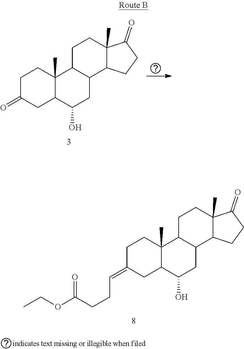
C1C(=CCCC(OCC)=O)CC2C(C)(C1)C1C(CC2O)C2C(C)(CC1)C(=O)CC2.C1C(=O)CC2C(C)(C1)C1C(CC2O)C2C(C)(CC1)C(=O)CC2
